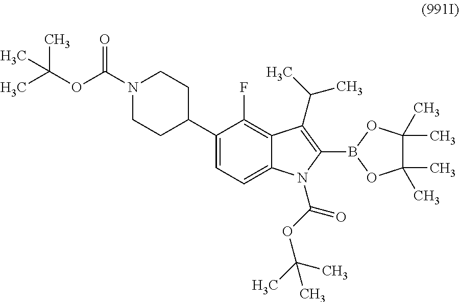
N1(C(OC(C)(C)C)=O)CCC(C2=CC=C3C(=C2F)C(C(C)C)=C(B2OC(C)(C)C(C)(C)O2)N3C(=O)OC(C)(C)C)CC1
